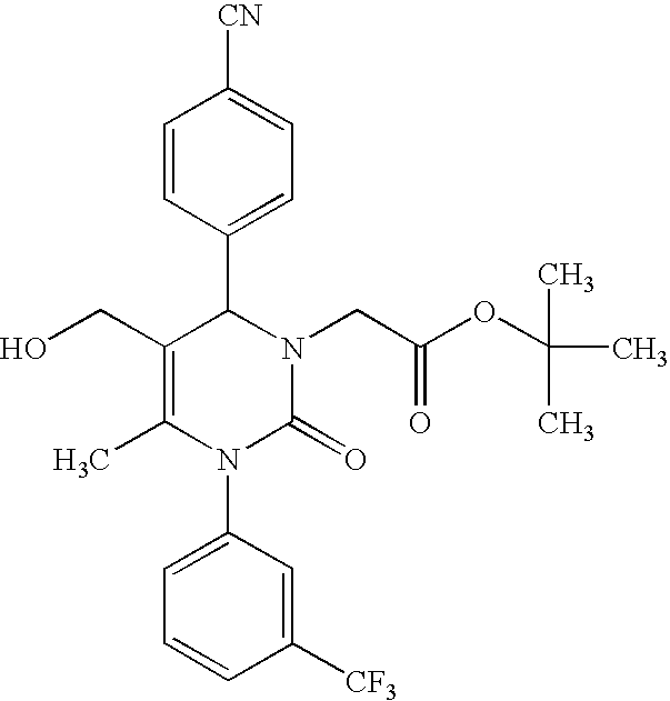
OCC1=C(C)N(C2=CC=CC([CF3])=C2)C(=O)N(CC(OC(C)(C)C)=O)C1C1=CC=C([CN])C=C1
